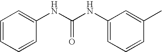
C1=CC=CC(NC(NC2=CC=CC(C)=C2)=O)=C1
